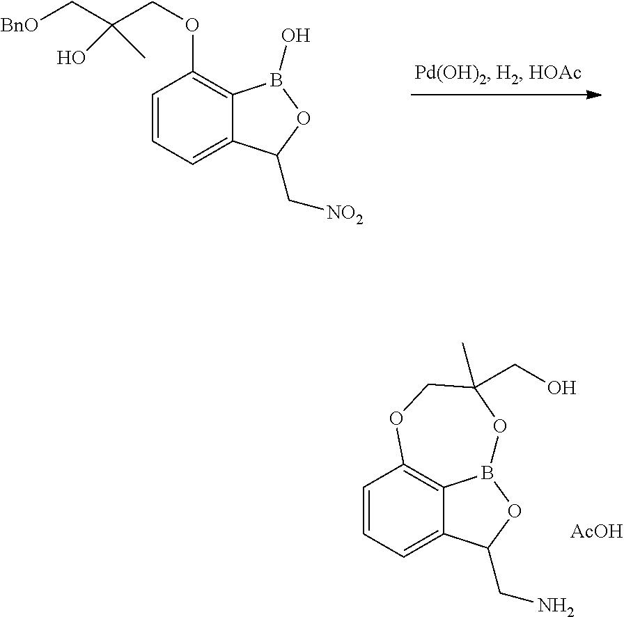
C1=CC=C2C(=C1OCC(C[BnO])(O)C)B(O)OC2C[NO2].C1=CC=C2C3=C1OCC(C)(CO)OB3OC2CN.[AcOH]
